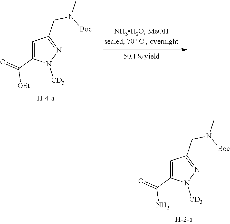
C1=C(C(=O)[OEt])N([CD3])N=C1CN([Boc])C.C1=C(C(=O)N)N([CD3])N=C1CN([Boc])C
